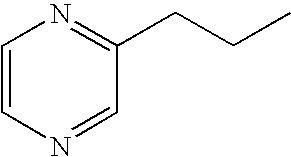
C1=CN=CC(CCC)=N1
